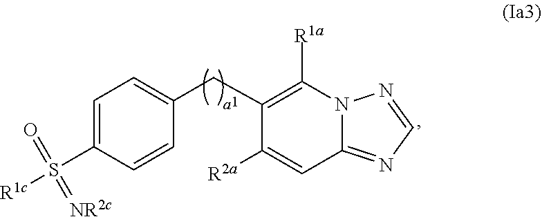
C1=C(S([R1c])(=[NR2c])=O)C=CC(CC2=C([R1a])N3C(=NC=N3)C=C2[R2a])=C1
